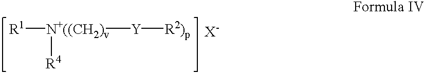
[R1][N+((CH2)v]([Y][R2)p])[R4].[X-]
